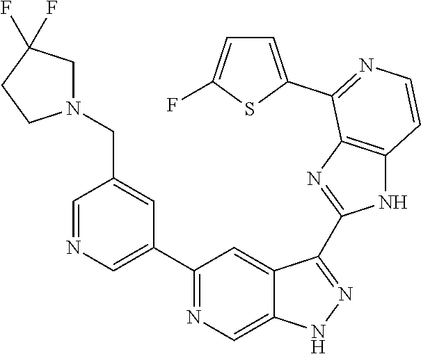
C1=NC=C(C2=NC=C3C(=C2)C(C2=NC4=C(N2)C=CN=C4C2=CC=C(F)S2)=NN3)C=C1CN1CC(F)(F)CC1
